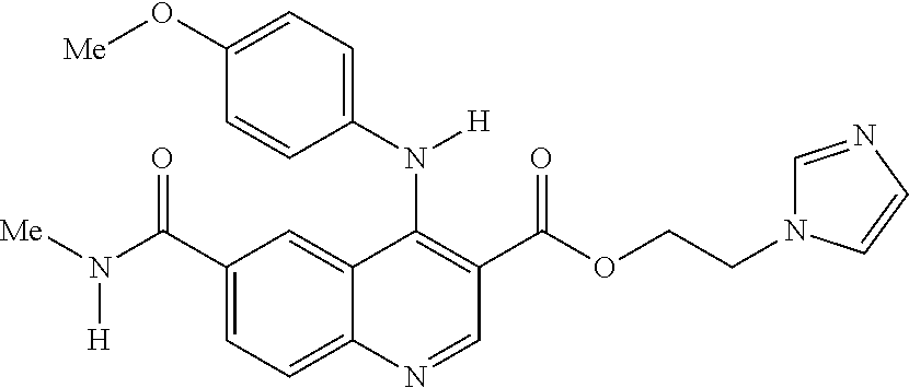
C1(N([H])C2=C(C(OCCN3C=NC=C3)=O)C=NC3=CC=C(C(N([Me])[H])=O)C=C23)=CC=C(O[Me])C=C1
